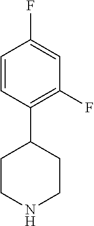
C1(C2CCNCC2)=C(F)C=C(F)C=C1
